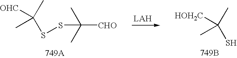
S(SC([CHO])(C)C)C([OHC])(C)C.CC(S)([HOH2C])C.[749B]
